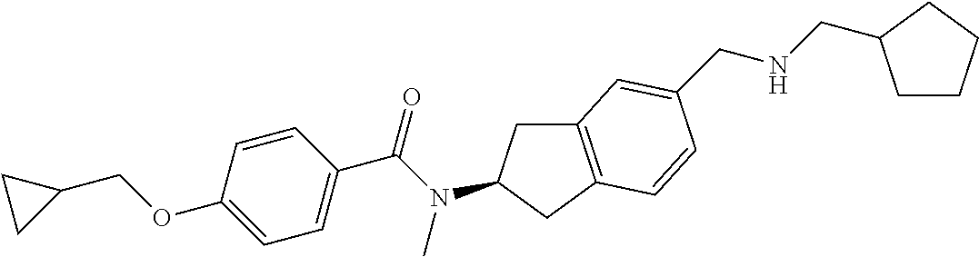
C1(OCC2CC2)=CC=C(C(N(C)C2CC3=C(C2)C=CC(CNCC2CCCC2)=C3)=O)C=C1
